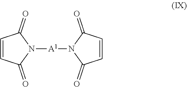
C1=CC(=O)N([A1]N2C(=O)C=CC2=O)C1=O
